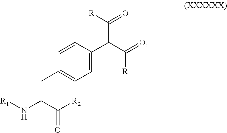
C1=CC(CC(N[R1])C([R2])=O)=CC=C1C(C([R])=O)C([R])=O
